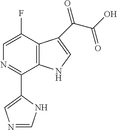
N1=C(C2=CN=CN2)C2=C(C(F)=C1)C(C(=O)C(O)=O)=CN2
